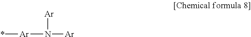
*[Ar]N([Ar])[Ar]
